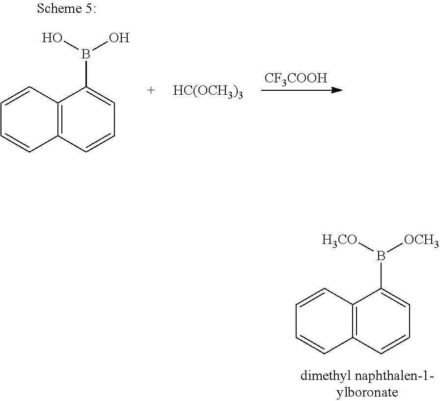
[CF3COOH].C12=C(C=CC=C1B(O)O)C=CC=C2.[HC(OCH3)3].C12=C(C=CC=C1B([H3CO])[OCH3])C=CC=C2
